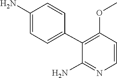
NC1=CC=C(C2=C(OC)C=CN=C2N)C=C1
